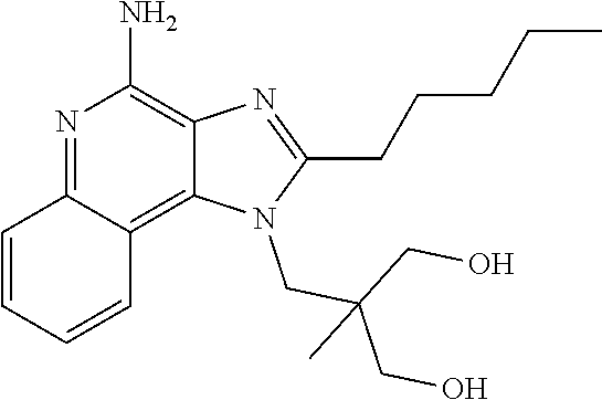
C1(CCCCC)=NC2=C(N)N=C3C(=C2N1CC(CO)(CO)C)C=CC=C3
